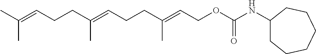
CC(=CCCC(=CCCC(=CCOC(NC1CCCCCC1)=O)C)C)C
